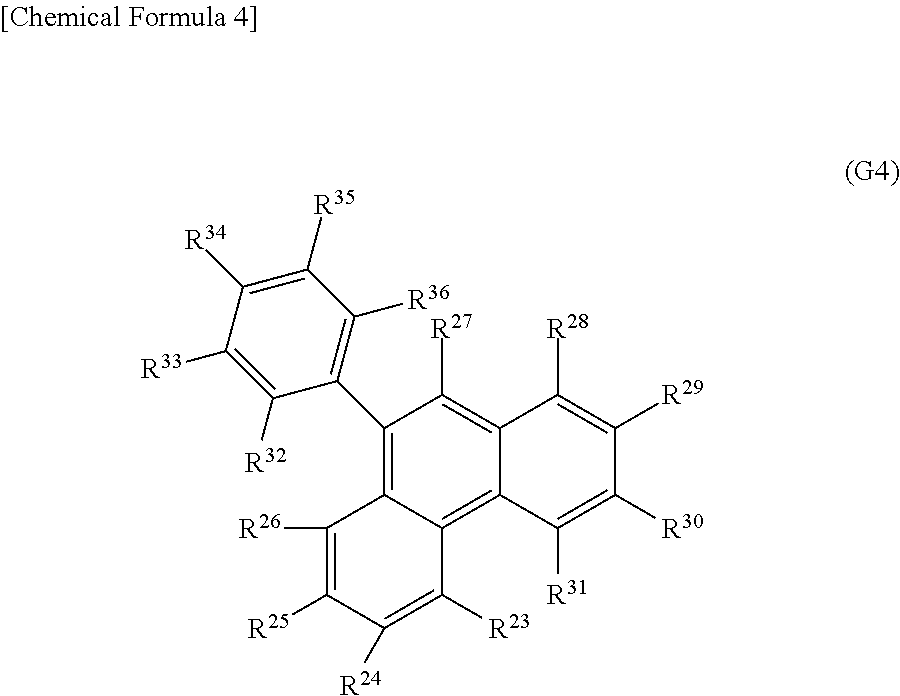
C1(C2=C([R36])C([R35])=C([R34])C([R33])=C2[R32])=C2C(=C3C(=C1[R27])C([R28])=C([R29])C([R30])=C3[R31])C([R23])=C([R24])C([R25])=C2[R26]
